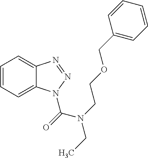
C1=CC=C2C(=C1)N=NN2C(N(CC)CCOCC1=CC=CC=C1)=O
